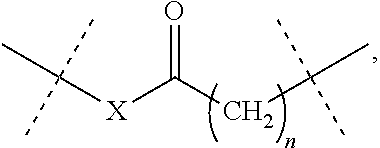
[X](C(CC(C)(C)C)=O)C(C)(C)C
